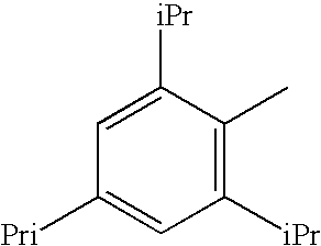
C1=C([iPr])C(C)=C([iPr])C=C1[Pri]
